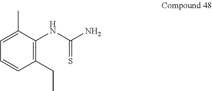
C1=C(C)C(NC(N)=S)=C(CC)C=C1
